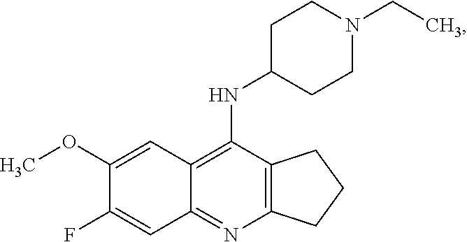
C12=C(N=C3C(=C1NC1CCN(CC)CC1)C=C(OC)C(F)=C3)CCC2
